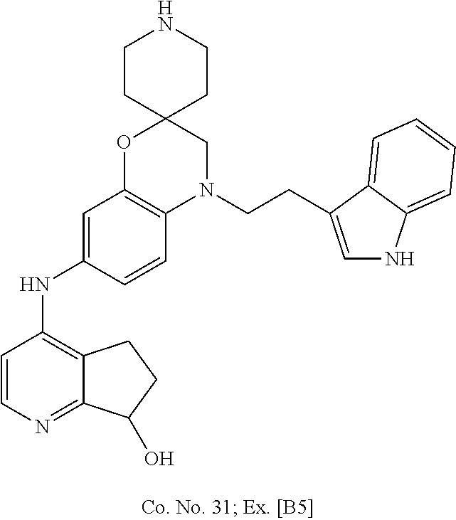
C1=CN=C2C(=C1NC1=CC3=C(C=C1)N(CCC1=CNC4=CC=CC=C41)CC1(O3)CCNCC1)CCC2O
